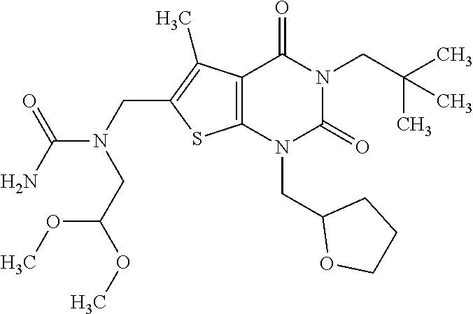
C12=C(N(CC3OCCC3)C(=O)N(CC(C)(C)C)C1=O)SC(CN(C(N)=O)CC(OC)OC)=C2C
